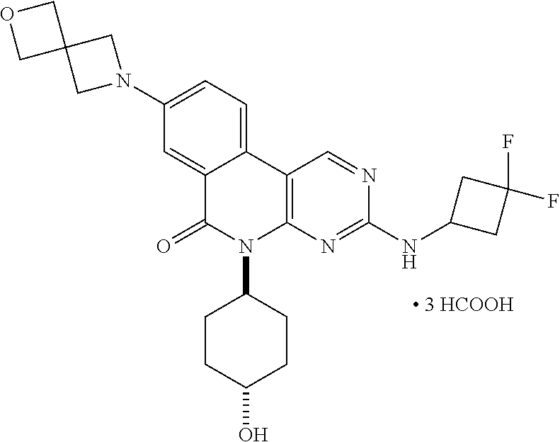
C1(N2CC3(C2)COC3)=CC=C2C(=C1)C(=O)N(C1CCC(O)CC1)C1=C2C=NC(NC2CC(F)(F)C2)=N1
